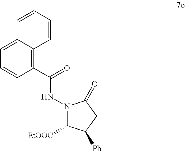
C1=C2C(=C(C(=O)NN3C([EtOOC])C([Ph])CC3=O)C=C1)C=CC=C2
